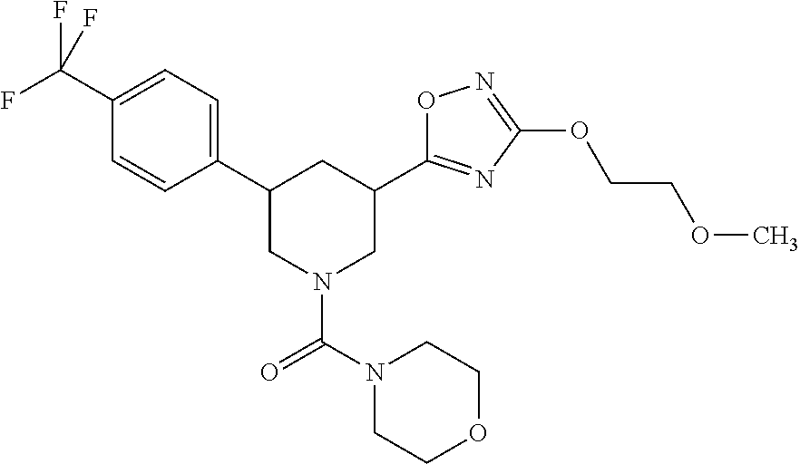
C1=C(C(F)(F)F)C=CC(C2CN(C(N3CCOCC3)=O)CC(C3=NC(OCCOC)=NO3)C2)=C1
